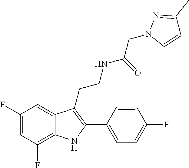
C1=C(F)C=C2C(=C1F)NC(C1=CC=C(F)C=C1)=C2CCNC(CN1C=CC(C)=N1)=O
